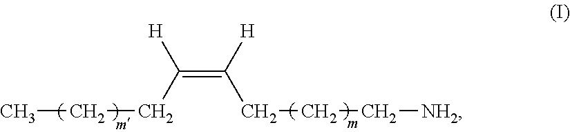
C(=C([H])CCC[NH2])(CCC)[H]
